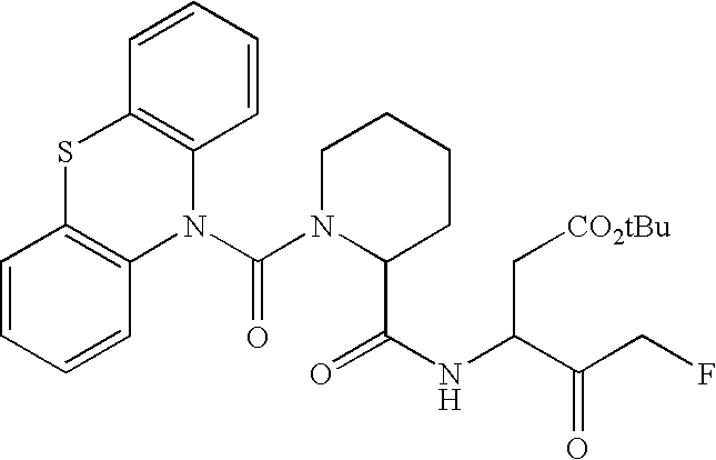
C1=CC=CC2=C1SC1=C(N2C(N2C(C(NC(C(CF)=O)C[CO2tBu])=O)CCCC2)=O)C=CC=C1
